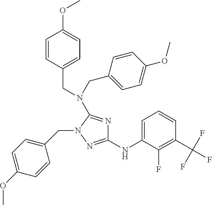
C1=C(NC2=NN(CC3=CC=C(OC)C=C3)C(N(CC3=CC=C(OC)C=C3)CC3=CC=C(OC)C=C3)=N2)C(F)=C(C(F)(F)F)C=C1
